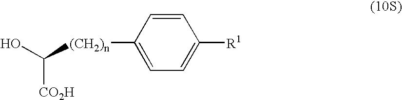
OC([(CH2)n]C1=CC=C([R1])C=C1)[CO2H]
